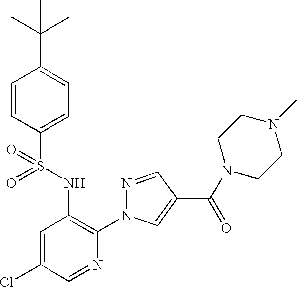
C1=CC(S(=O)(NC2=C(N3N=CC(C(N4CCN(C)CC4)=O)=C3)N=CC(Cl)=C2)=O)=CC=C1C(C)(C)C
